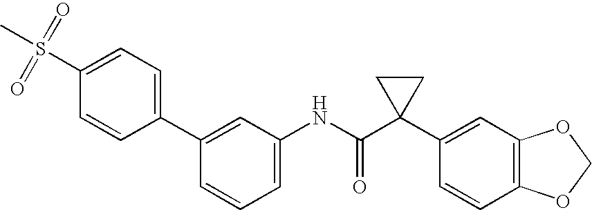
C1(C2=CC=C(S(=O)(=O)C)C=C2)=CC(NC(C2(C3=CC4=C(C=C3)OCO4)CC2)=O)=CC=C1
